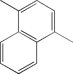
C12=C(C(C)=CC=C1C)C=CC=C2
